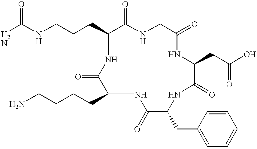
C(NCCCC1C(=O)NCC(=O)NC(CC(O)=O)C(=O)NC(CC2=CC=CC=C2)C(=O)NC(CCCCN)C(=O)N1)(=O)N
